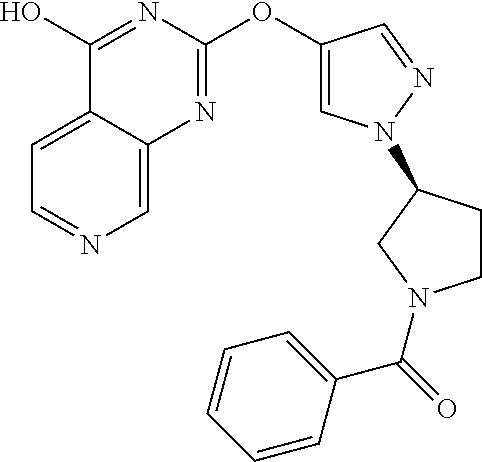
C1=C2C(=CC=N1)C(O)=NC(OC1=CN(C3CCN(C(C4=CC=CC=C4)=O)C3)N=C1)=N2
